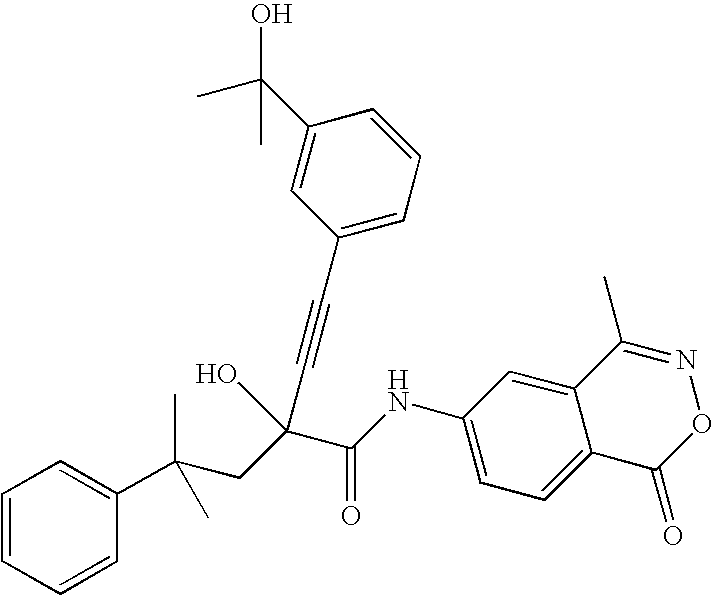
C1=CC=CC(C(CC(C(NC2=CC=C3C(=C2)C(C)=NOC3=O)=O)(C#CC2=CC=CC(C(C)(C)O)=C2)O)(C)C)=C1
